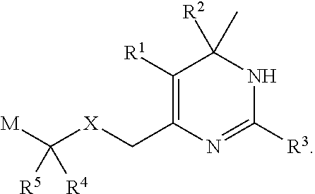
C1([R1])=C(C[X]C([R5])([M])[R4])N=C([R3])NC1(C)[R2]
